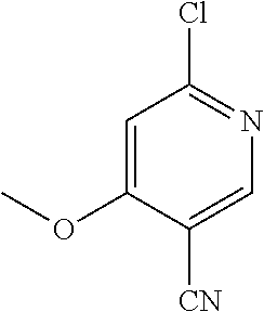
C1=C(OC)C([CN])=CN=C1Cl
